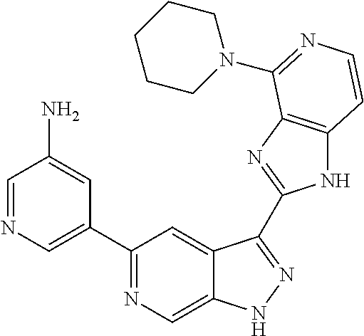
C1=NC=C(C2=NC=C3C(=C2)C(C2=NC4=C(N2)C=CN=C4N2CCCCC2)=NN3)C=C1N
